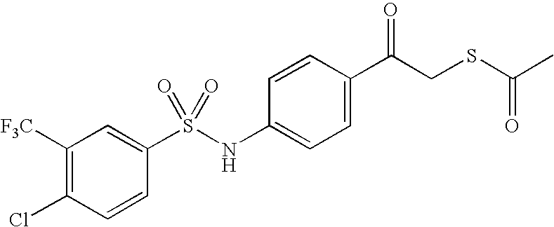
C1=C(C(CSC(C)=O)=O)C=CC(NS(C2=CC([F3C])=C(Cl)C=C2)(=O)=O)=C1
